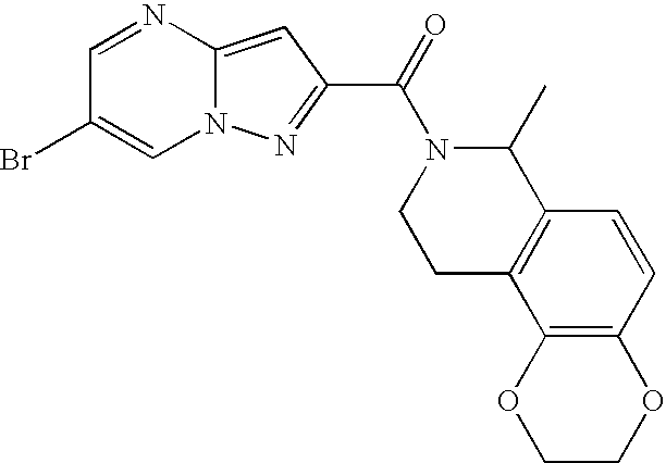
N12C(=CC(C(=O)N3CCC4=C(C3C)C=CC3=C4OCCO3)=N1)N=CC(Br)=C2
